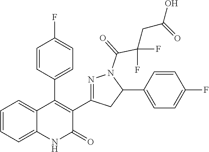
C1(C2=C(C3=NN(C(=O)C(F)(F)CC(O)=O)C(C4=CC=C(F)C=C4)C3)C(=O)NC3=CC=CC=C23)=CC=C(F)C=C1
